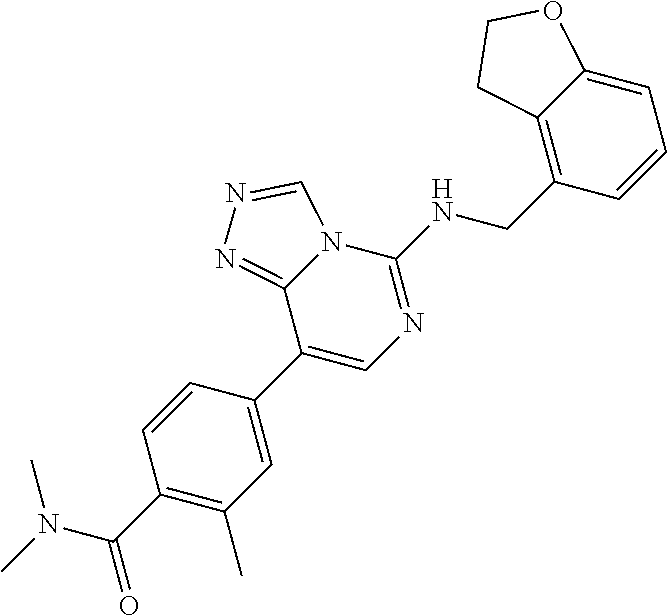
C1(C2=CN=C(NCC3=C4C(=CC=C3)OCC4)N3C2=NN=C3)=CC(C)=C(C(N(C)C)=O)C=C1
